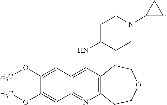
C12=C(N=C3C(=C1NC1CCN(C4CC4)CC1)C=C(OC)C(OC)=C3)CCOCC2
